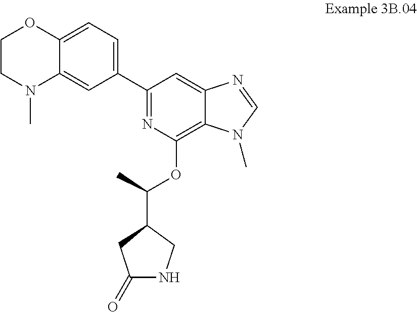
C1(=O)NCC(C(OC2=C3C(=CC(C4=CC=C5C(=C4)N(C)CCO5)=N2)N=CN3C)C)C1
